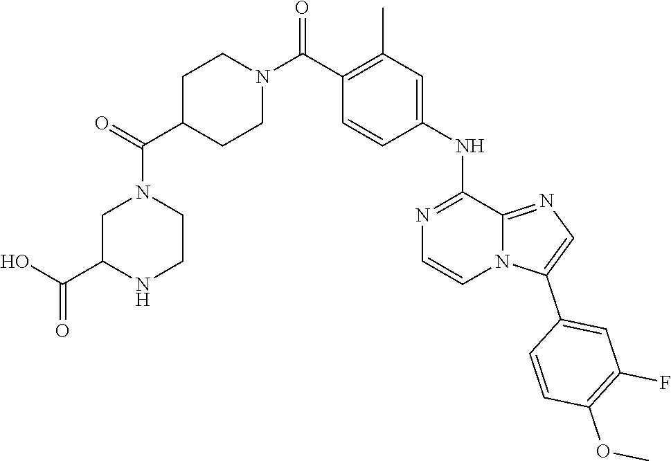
C1(NC2=CC(C)=C(C(N3CCC(C(=O)N4CCNC(C(O)=O)C4)CC3)=O)C=C2)=NC=CN2C1=NC=C2C1=CC(F)=C(OC)C=C1
